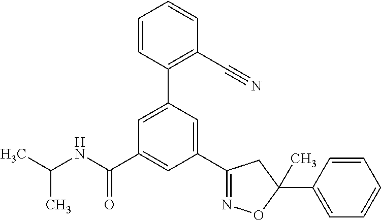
CC(NC(C1=CC(C2=NOC(C3=CC=CC=C3)(C)C2)=CC(C2=C(C#N)C=CC=C2)=C1)=O)C
